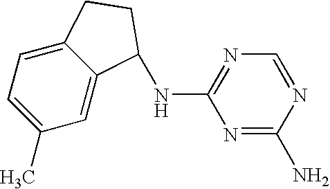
C1(C)=CC=C2C(=C1)C(NC1=NC=NC(N)=N1)CC2
